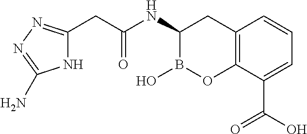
C12=C(C(C(O)=O)=CC=C1)OB(O)C(NC(CC1=NN=C(N)N1)=O)C2
